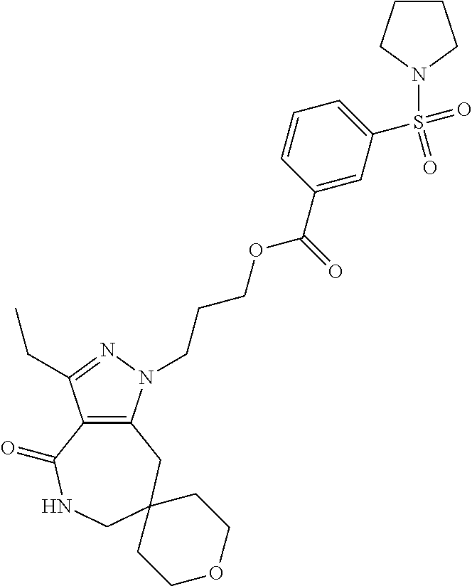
C12=C(N(CCCOC(C3=CC(S(=O)(N4CCCC4)=O)=CC=C3)=O)N=C1CC)CC1(CNC2=O)CCOCC1
